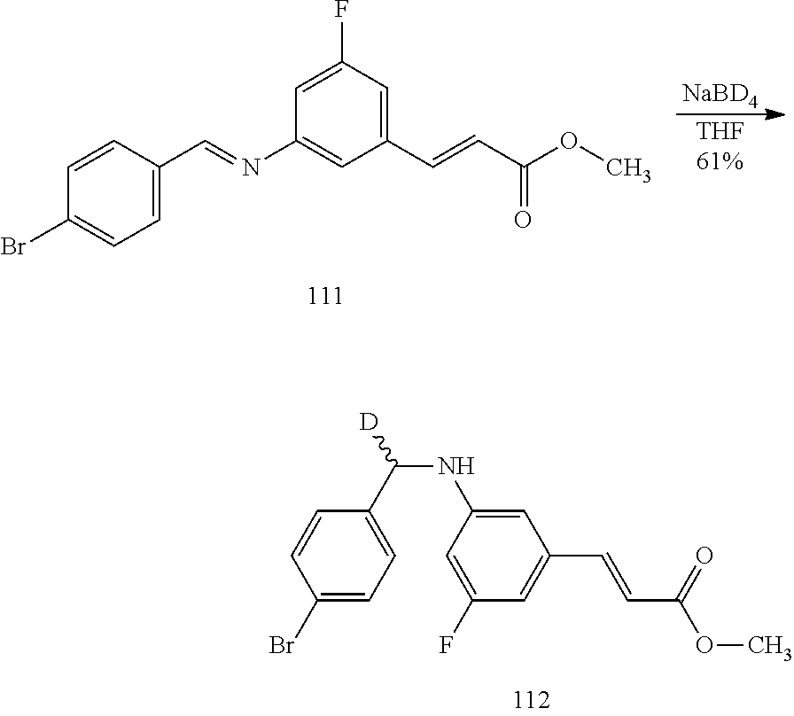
[NaBD4].[THF61%].C1(C=CC(OC)=O)=CC(F)=CC(N=CC2=CC=C(Br)C=C2)=C1.C1(Br)=CC=C(C(NC2=CC(C=CC(=O)OC)=CC(F)=C2)[D])C=C1
